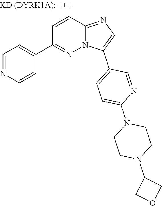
C1=NC=CC(C2=NN3C(=NC=C3C3=CC=C(N4CCN(C5COC5)CC4)N=C3)C=C2)=C1
